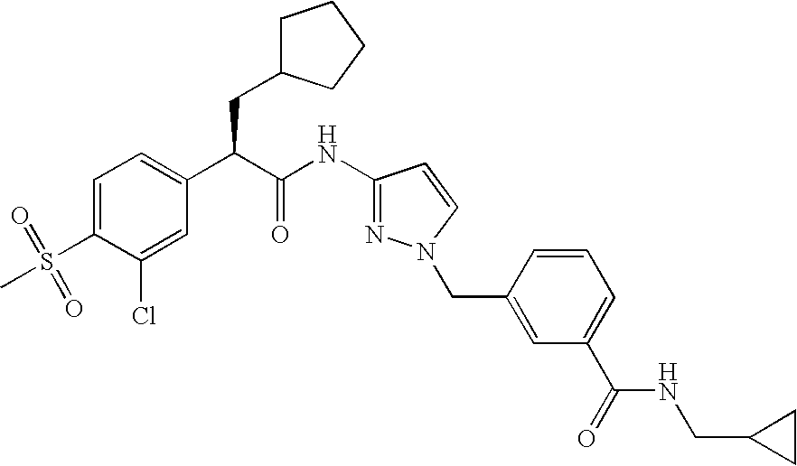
C1=C(S(=O)(C)=O)C(Cl)=CC(C(C(NC2=NN(CC3=CC(C(=O)NCC4CC4)=CC=C3)C=C2)=O)CC2CCCC2)=C1
